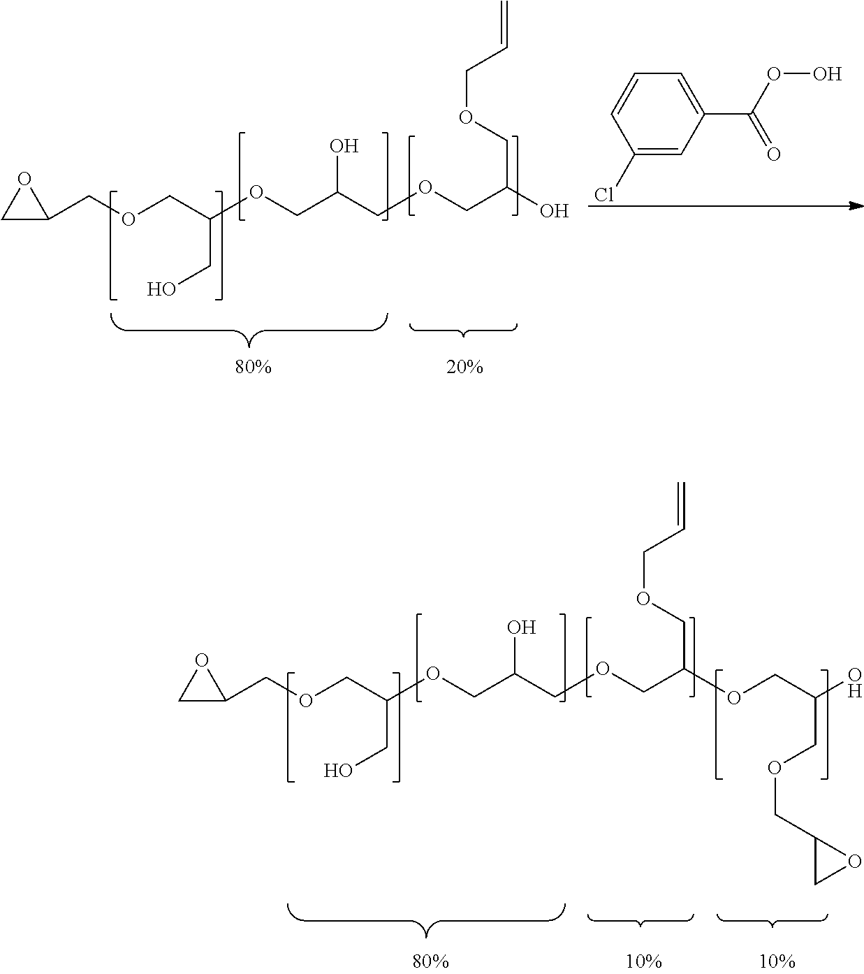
C1C(COCC(CO)OCC(O)COCC(OCC(O)COCC2CO2)COCC=C)O1.C1(Cl)=CC(C(=O)OO)=CC=C1.C1C(COCC(CO)OCC(O)COCC(O)COCC=C)O1
